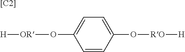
C1=CC(O[RO][H])=CC=C1O[OR][H].[[C2]]
